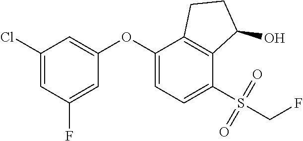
C1(Cl)=CC(F)=CC(OC2=CC=C(S(=O)(=O)CF)C3=C2CCC3O)=C1
